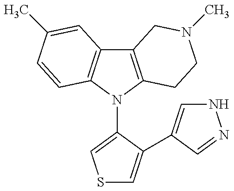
C12=C(N(C3=CSC=C3C3=CNN=C3)C3=C1C=C(C)C=C3)CCN(C)C2
